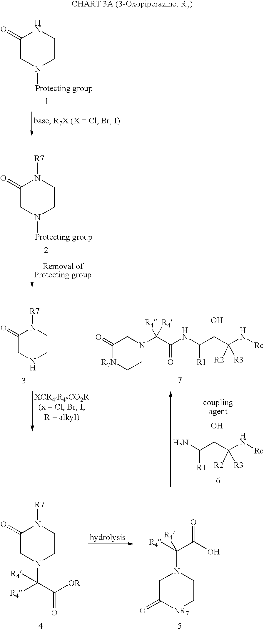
C1(=O)CN([Protecting group])CCN1.C1(=O)CN([Protecting group])CCN1[R7].OC(C([R1])N)C(N[Rc])([R2])[R3].C1(=O)CNCCN1[R7].C1(=O)[R7N]CCN(C(C(=O)NC([R1])C(O)C(N[Rc])([R2])[R3])([R4])[R4])C1.C1(=O)CN(C([R4])(C(=O)[OR])[R4])CCN1[R7].C1C(=O)[NR7]CCN1C(C(=O)O)([R4])[R4]
